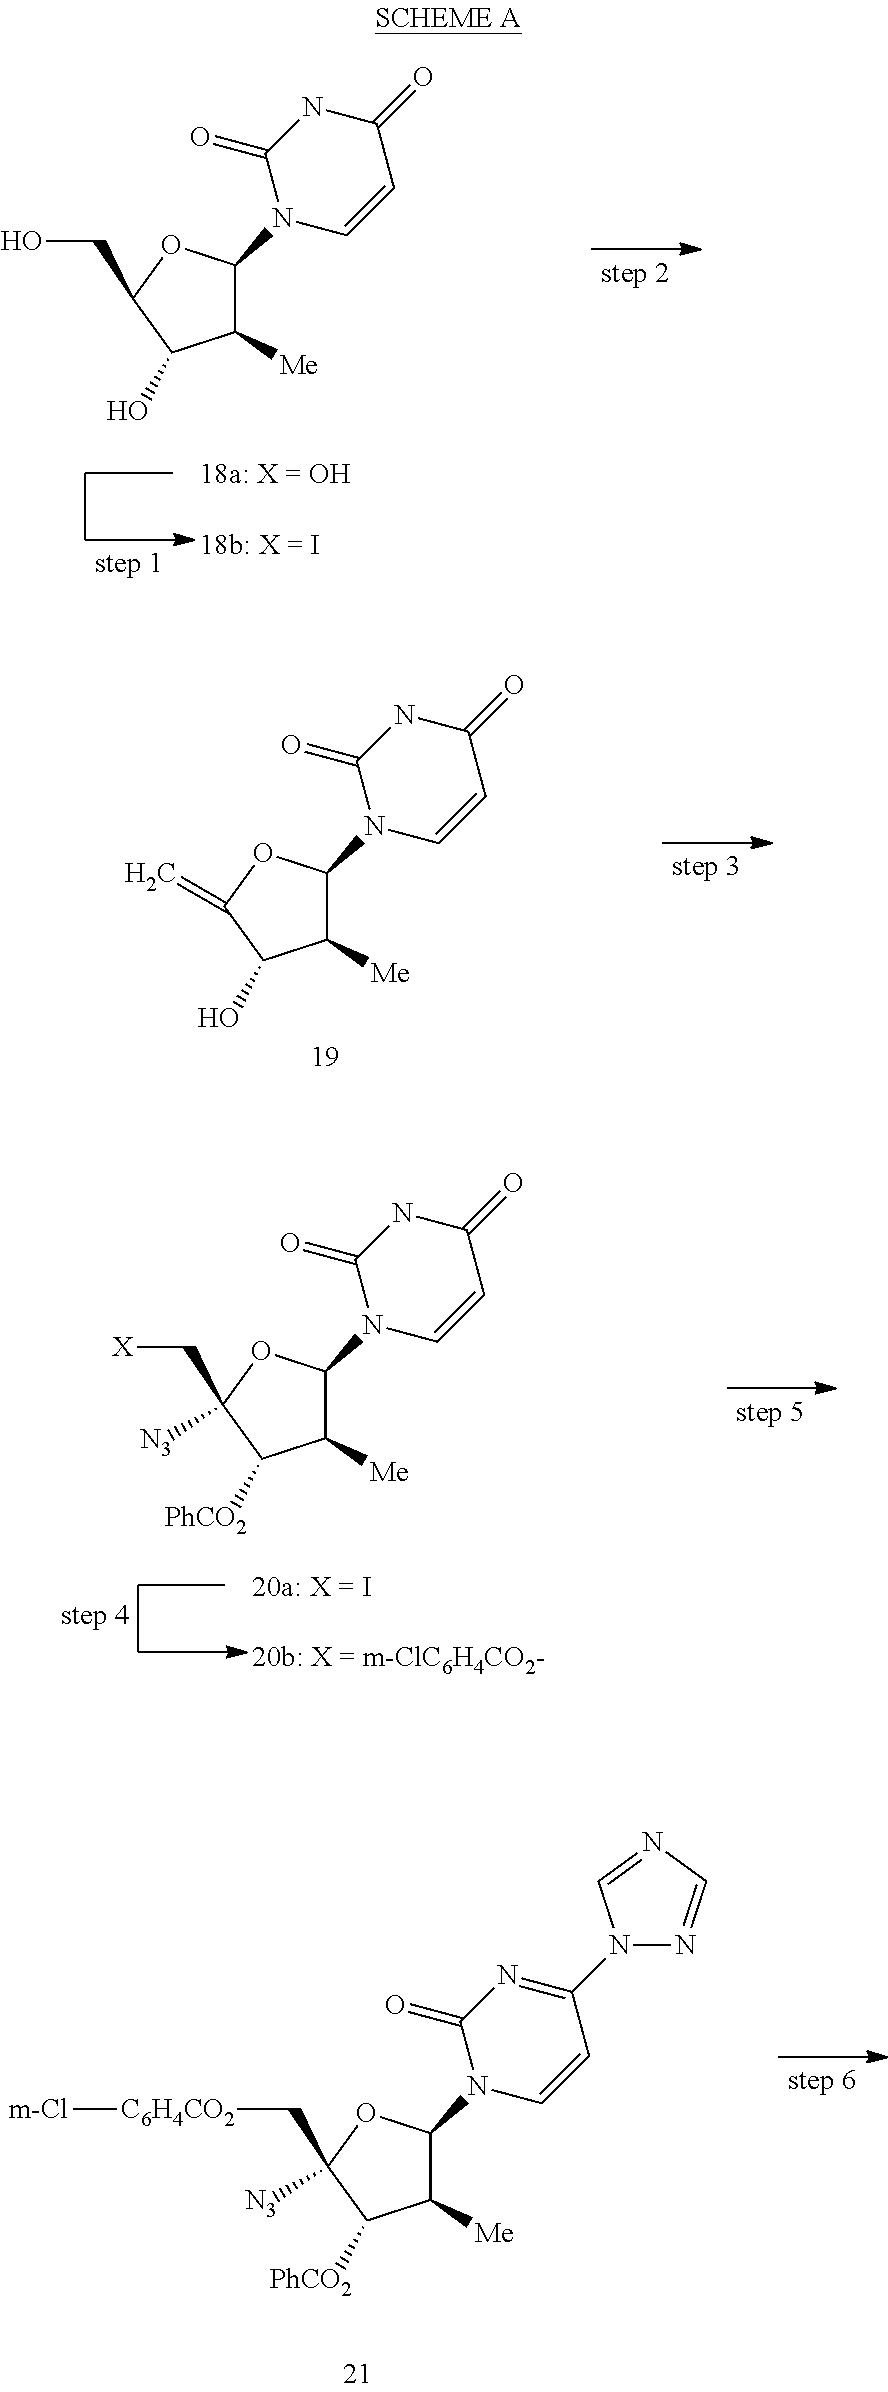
C1([Me])C(O)C(CO)OC1N1C=CC(=O)NC1=O.C1([Me])C(O)C(=C)OC1N1C=CC(=O)NC1=O.C1([Me])C([PhCO2])C(C[C6H4CO2][m-Cl])([N3])OC1N1C=CC(N2N=CN=C2)=NC1=O.C1([Me])C([PhCO2])C(C[X])([N3])OC1N1C=CC(=O)NC1=O
